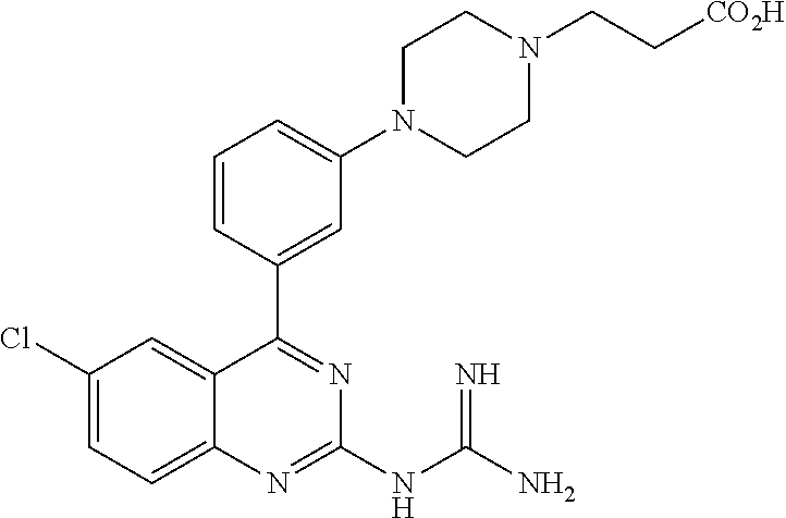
C1(Cl)=CC=C2C(=C1)C(C1=CC(N3CCN(CC[CO2H])CC3)=CC=C1)=NC(NC(=N)N)=N2
